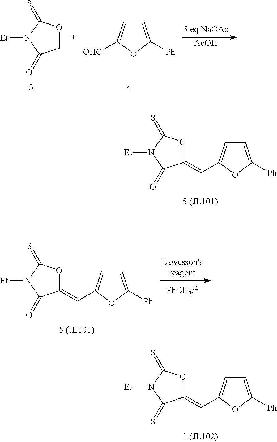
C1OC(=S)N([Et])C1=O.C1=C([Ph])OC([OHC])=C1.[AcOH].O1C(=S)N([Et])C(=O)C1=CC1=CC=C([Ph])O1.O1C(=S)N([Et])C(=O)C1=CC1=CC=C([Ph])O1.O1C(=S)N([Et])C(=S)C1=CC1=CC=C([Ph])O1
